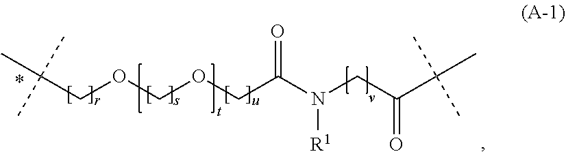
CC(COCOCC(N(CC(C(C)(C)C)=O)[R1])=O)(C)C
